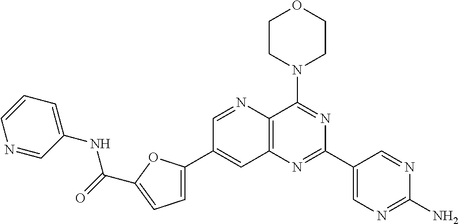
C1=C(C2=CC3=C(C(N4CCOCC4)=NC(C4=CN=C(N)N=C4)=N3)N=C2)OC(C(NC2=CC=CN=C2)=O)=C1
